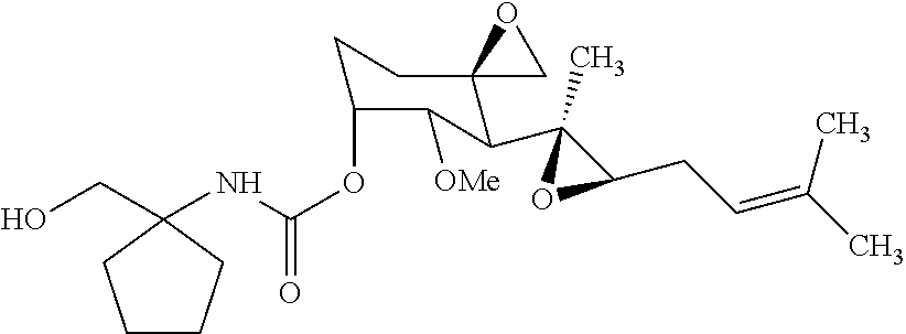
OCC1(NC(OC2CCC3(C(C4(C)C(CC=C(C)C)O4)C2[OMe])CO3)=O)CCCC1
